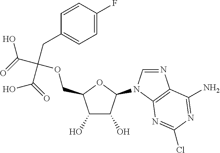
C1(O)C(O)C(N2C=NC3=C2N=C(Cl)N=C3N)OC1COC(C(O)=O)(CC1=CC=C(F)C=C1)C(=O)O
